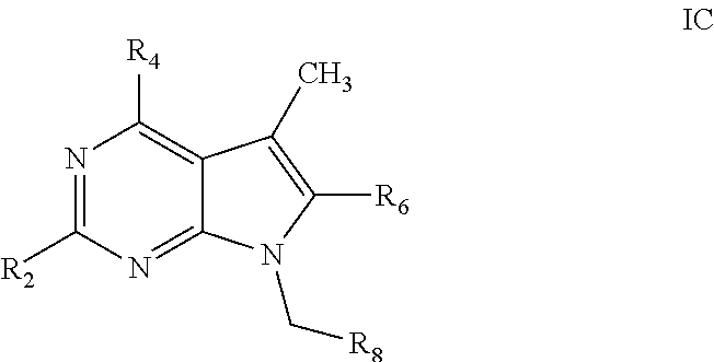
N1=C([R2])N=C2C(=C1[R4])C(C)=C([R6])N2C[R8]
